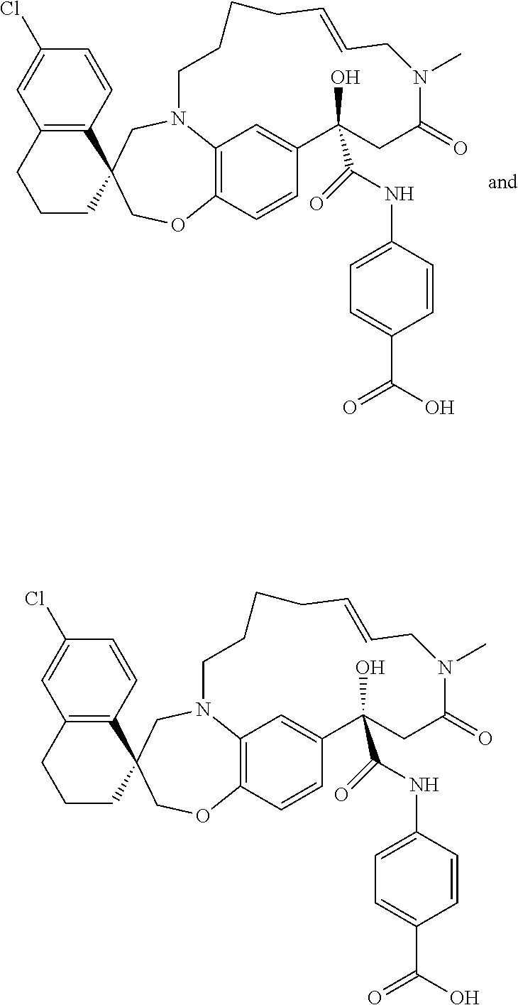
C1(Cl)=CC2=C(C=C1)C1(CCC2)COC2=C3N(C1)CCCCC=CCN(C)C(=O)CC(O)(C(=O)NC1=CC=C(C(O)=O)C=C1)C(=C3)C=C2.C1(Cl)=CC2=C(C=C1)C1(CCC2)COC2=C3N(C1)CCCCC=CCN(C)C(=O)CC(O)(C(=O)NC1=CC=C(C(O)=O)C=C1)C(=C3)C=C2
